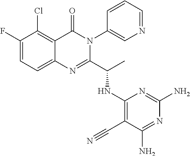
C1(F)=CC=C2C(=C1Cl)C(=O)N(C1=CN=CC=C1)C(C(C)NC1=C(C#N)C(N)=NC(N)=N1)=N2
